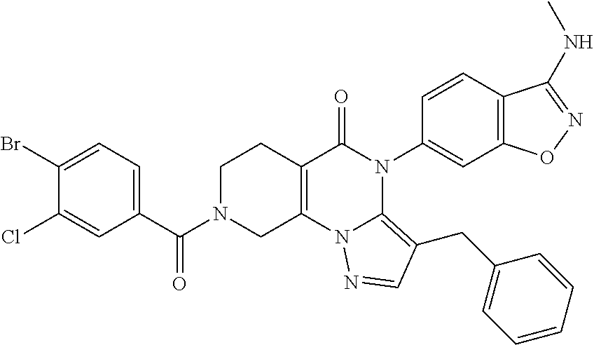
C1(Br)=CC=C(C(N2CC3=C(CC2)C(=O)N(C2=CC4=C(C=C2)C(NC)=NO4)C2=C(CC4=CC=CC=C4)C=NN32)=O)C=C1Cl
